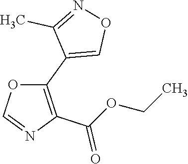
O1C=NC(C(OCC)=O)=C1C1=CON=C1C
